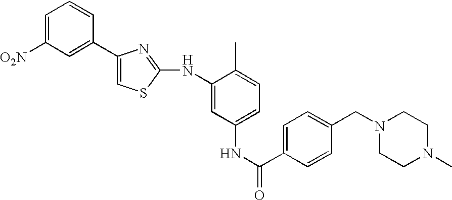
C1=C([O2N])C=C(C2=CSC(NC3=CC(NC(C4=CC=C(CN5CCN(C)CC5)C=C4)=O)=CC=C3C)=N2)C=C1
